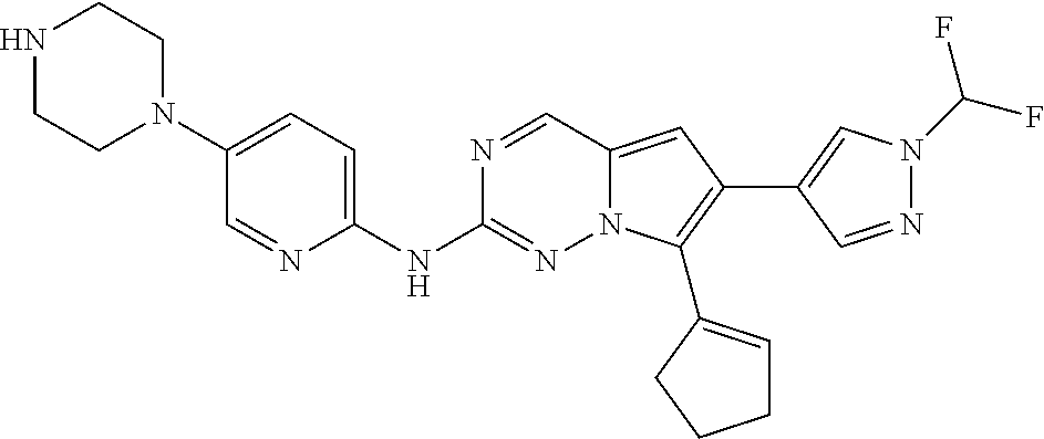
N1CCN(C2=CC=C(NC3=NN4C(=CC(C5=CN(C(F)F)N=C5)=C4C4=CCCC4)C=N3)N=C2)CC1
